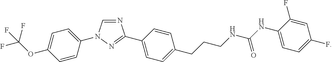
C1=C(N2C=NC(C3=CC=C(CCCNC(NC4=CC=C(F)C=C4F)=O)C=C3)=N2)C=CC(OC(F)(F)F)=C1
